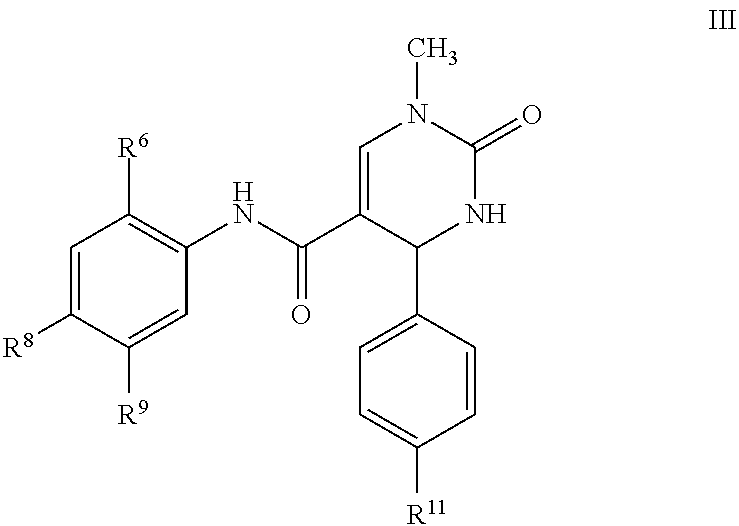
C1=C(C(NC2=C([R6])C=C([R8])C([R9])=C2)=O)C(C2=CC=C([R11])C=C2)NC(=O)N1C
